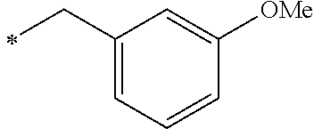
C1(CC)=CC=CC([OMe])=C1
